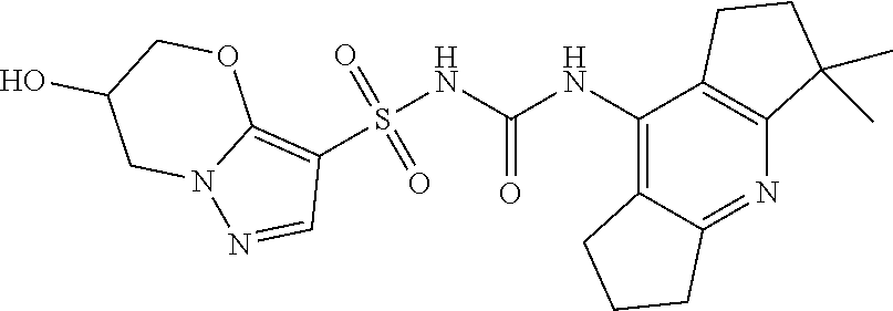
S(NC(NC1=C2C(=NC3=C1CCC3(C)C)CCC2)=O)(C1=C2N(N=C1)CC(O)CO2)(=O)=O
